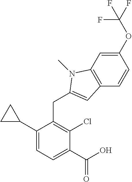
C1(C(O)=O)=CC=C(C2CC2)C(CC2=CC3=C(C=C(OC(F)(F)F)C=C3)N2C)=C1Cl
